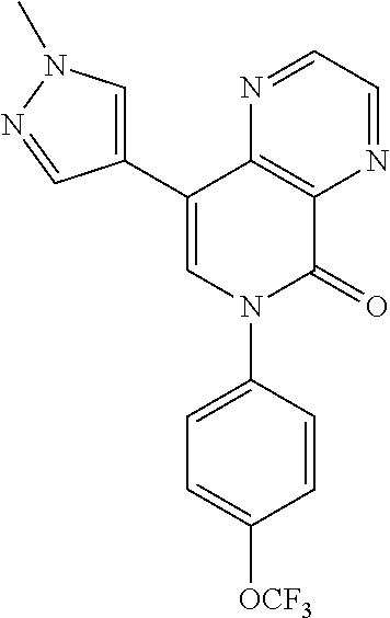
C12=C(C(C3=CN(C)N=C3)=CN(C3=CC=C([OCF3])C=C3)C1=O)N=CC=N2
